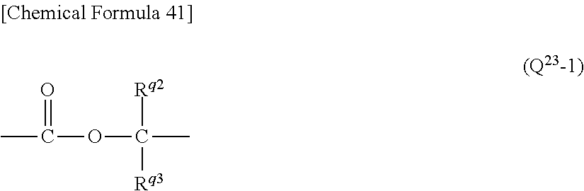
CC(=O)OC(C)([Rq2])[Rq3]
